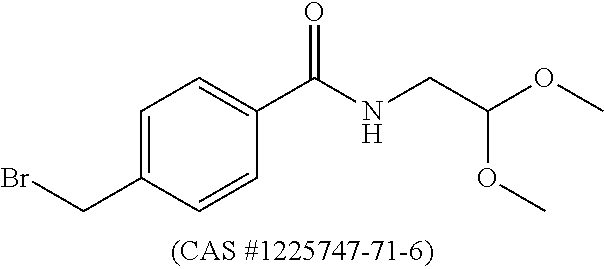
C1=C(CBr)C=CC(C(NCC(OC)OC)=O)=C1
